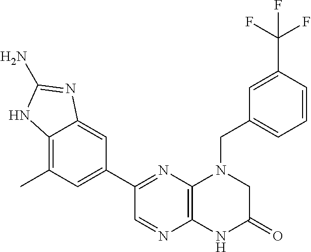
C12=C(N=C(C3=CC(C)=C4C(=C3)N=C(N)N4)C=N1)N(CC1=CC=CC(C(F)(F)F)=C1)CC(=O)N2
